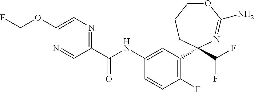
C1(OCF)=CN=C(C(NC2=CC(C3(C(F)F)CCCOC(N)=N3)=C(F)C=C2)=O)C=N1
